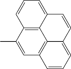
C1=CC=C2C3=C1C(C)=CC1=C3C(=CC=C1)C=C2
